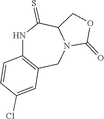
C1(=O)N2C(CO1)C(=S)NC1=C(C2)C=C(Cl)C=C1
